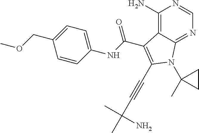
C1(N)=C2C(=NC=N1)N(C1(C)CC1)C(C#CC(C)(N)C)=C2C(NC1=CC=C(COC)C=C1)=O
